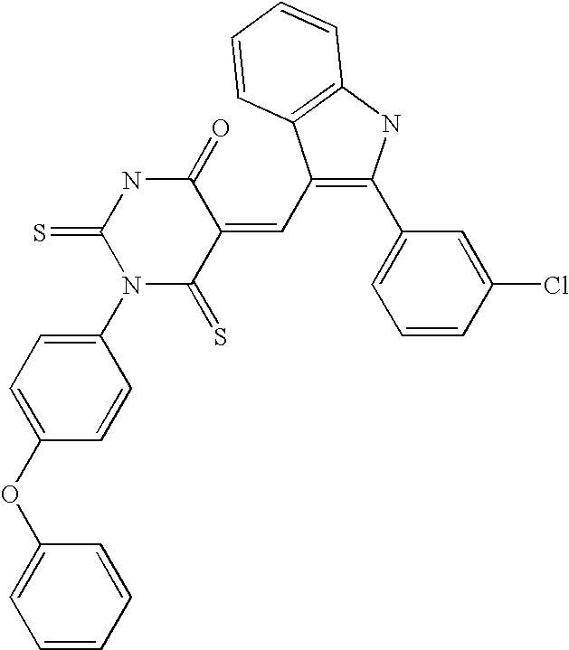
C1(=CC2=C(C3=CC=CC(Cl)=C3)NC3=C2C=CC=C3)C(=O)NC(=S)N(C2=CC=C(OC3=CC=CC=C3)C=C2)C1=S
